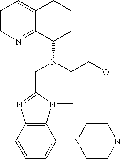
C12=C(C=CC=C1N1CCNCC1)N=C(CN(C1CCCC3=CC=CN=C13)CCO)N2C
